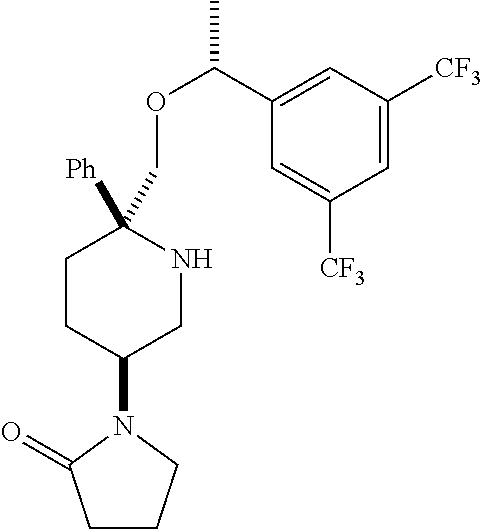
C1=C(C(OCC2([Ph])CCC(N3C(=O)CCC3)CN2)C)C=C([CF3])C=C1[CF3]
